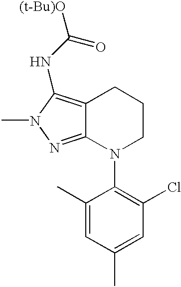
C12=C(NC([(t-Bu)O])=O)N(C)N=C1N(C1=C(Cl)C=C(C)C=C1C)CCC2
